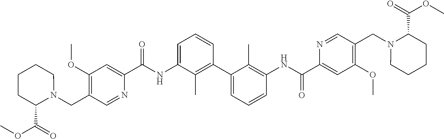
C1(OC)=C(CN2CCCCC2C(=O)OC)C=NC(C(NC2=CC=CC(C3=CC=CC(NC(C4=CC(OC)=C(CN5CCCCC5C(=O)OC)C=N4)=O)=C3C)=C2C)=O)=C1
